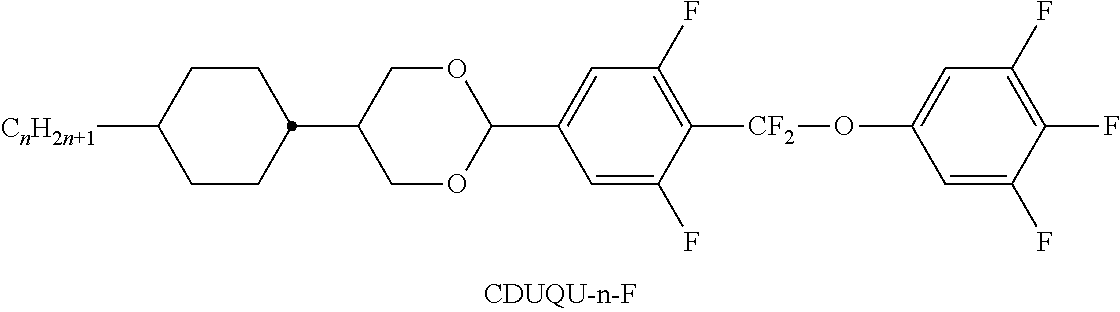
C1OC(C2=CC(F)=C([CF2]OC3=CC(F)=C(F)C(F)=C3)C(F)=C2)OCC1C1CCC([CnH2n+1])CC1
